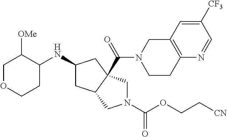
C1OCCC(NC2CC3C(C(N4CCC5=C(C4)C=C([CF3])C=N5)=O)(C2)CN(C(OCC[CN])=O)C3)C1[OMe]
